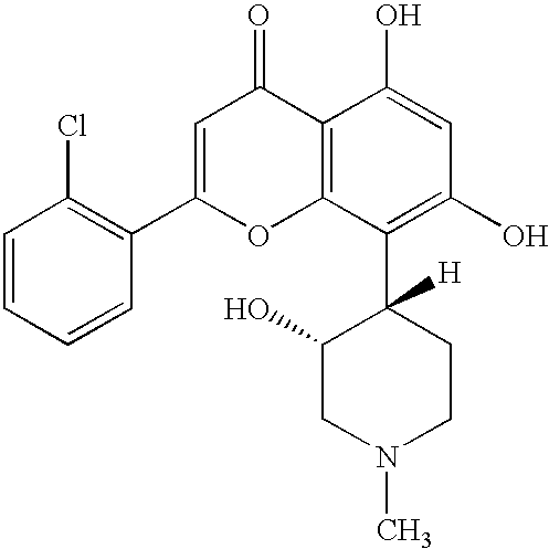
C1=CC=CC(C2=CC(=O)C3=C(O2)C(C2([H])C(O)CN(C)CC2)=C(O)C=C3O)=C1Cl
